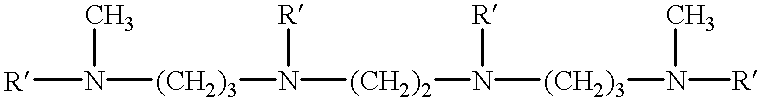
[R]N([(CH2)3]N([(CH2)2]N([(CH2)3]N([R])C)[R])[R])C
